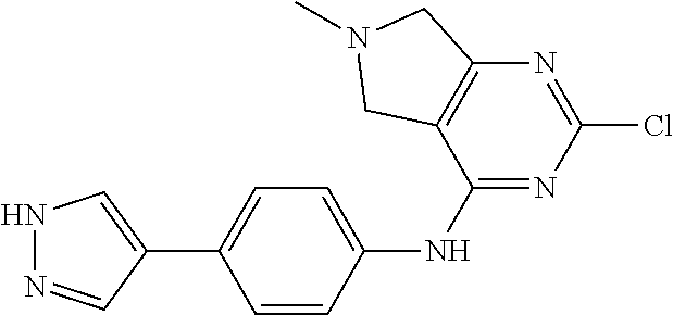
N1=CC(C2=CC=C(NC3=NC(Cl)=NC4=C3CN(C)C4)C=C2)=CN1
